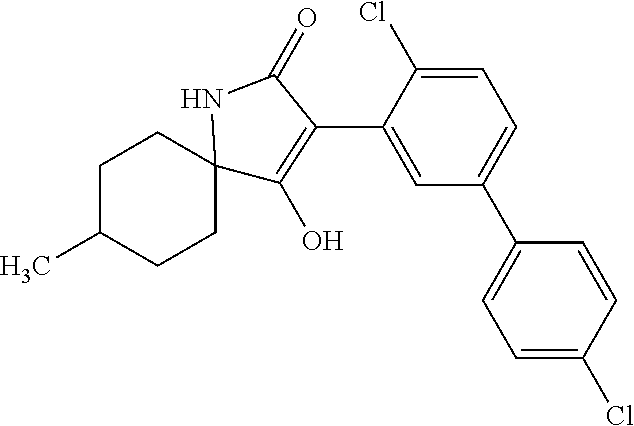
C1C(C)CCC2(C1)C(O)=C(C1=CC(C3=CC=C(Cl)C=C3)=CC=C1Cl)C(=O)N2
